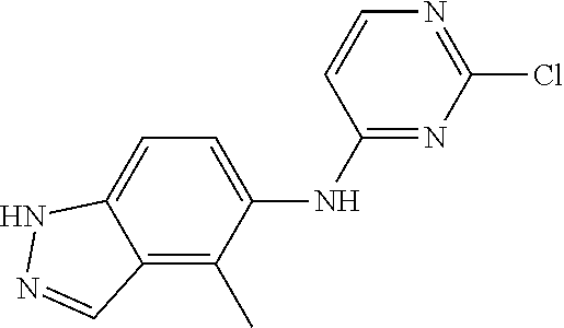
C12=CC=C(NC3=NC(Cl)=NC=C3)C(C)=C1C=NN2
